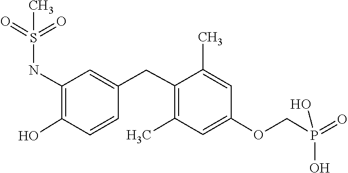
CC1=C(CC2=CC(NS(=O)(C)=O)=C(O)C=C2)C(C)=CC(OCP(=O)(O)O)=C1
